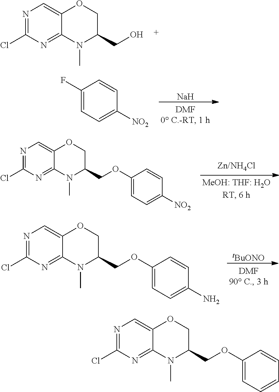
[tBuONO].N1=C(Cl)N=C2C(=C1)OCC(COC1=CC=C(N)C=C1)N2C.N1=C(Cl)N=C2C(=C1)OCC(CO)N2C.[Na].C1=C(F)C=CC([NO2])=C1.N1=C(Cl)N=C2C(=C1)OCC(COC1=CC=C([NO2])C=C1)N2C.N1=C(Cl)N=C2C(=C1)OCC(COC1=CC=CC=C1)N2C
